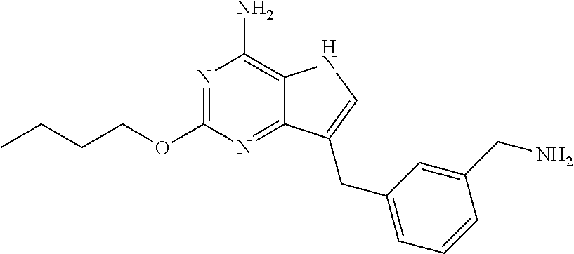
N1=C(OCCCC)N=C2C(=C1N)NC=C2CC1=CC=CC(CN)=C1
